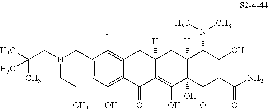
C1(CN(CC(C)(C)C)CCC)=CC(O)=C2C(=C1F)CC1([H])C(=C(O)C3(O)C([H])(C1)C(N(C)C)C(O)=C(C(N)=O)C3=O)C2=O
